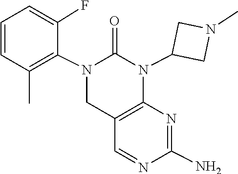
N1=CC2=C(N=C1N)N(C1CN(C)C1)C(=O)N(C1=C(C)C=CC=C1F)C2
